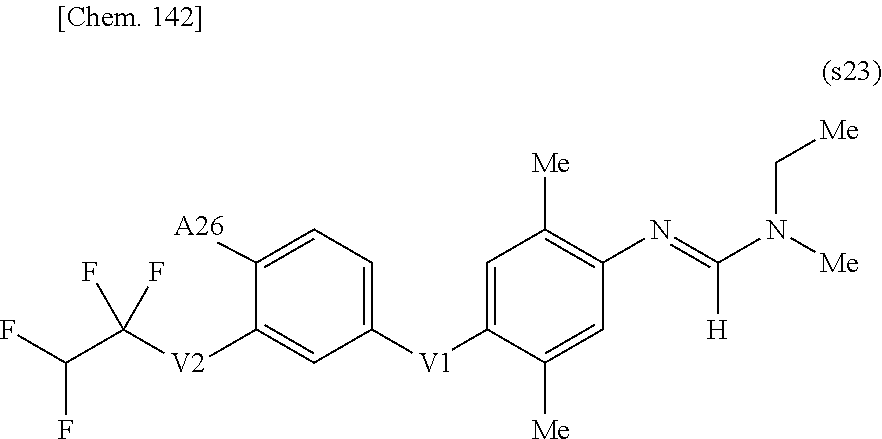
C1([A26])=CC=C([V1]C2=CC([Me])=C(N=C(N([Me])C[Me])[H])C=C2[Me])C=C1[V2]C(C(F)F)(F)F
